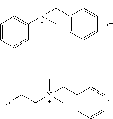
C(N(C)(C)CC1=CC=CC=C1)CO.C1(N(C)(C)CC2=CC=CC=C2)=CC=CC=C1
